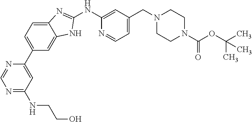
C12=CC=C(C3=CC(NCCO)=NC=N3)C=C1NC(NC1=CC(CN3CCN(C(=O)OC(C)(C)C)CC3)=CC=N1)=N2
